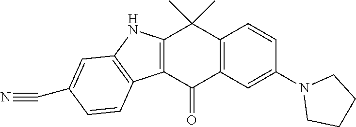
C12=C(C(=O)C3=C(C1(C)C)C=CC(N1CCCC1)=C3)C1=C(N2)C=C(C#N)C=C1
